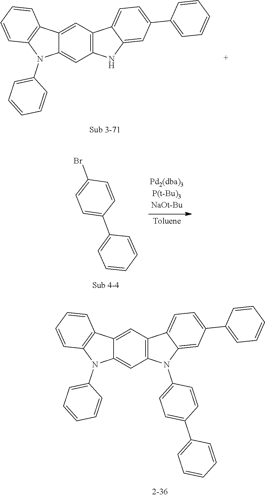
C1=CC2=C(C=C1)C1=CC3=C(NC4=CC(C5=CC=CC=C5)=CC=C34)C=C1N2C1=CC=CC=C1.C1=CC=CC(C2=CC=C(Br)C=C2)=C1.C1=CC2=C(C=C1)C1=CC3=C(N(C4=CC=C(C5=CC=CC=C5)C=C4)C4=CC(C5=CC=CC=C5)=CC=C34)C=C1N2C1=CC=CC=C1
